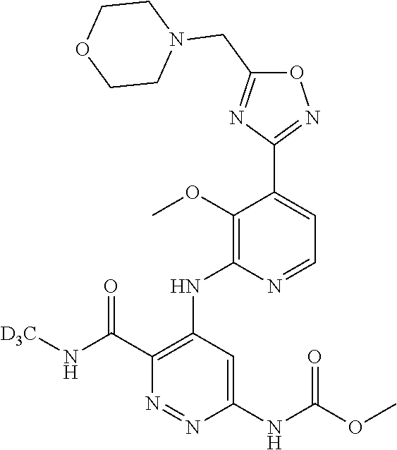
O1C(CN2CCOCC2)=NC(C2=CC=NC(NC3=C(C(N[D3C])=O)N=NC(NC(OC)=O)=C3)=C2OC)=N1
